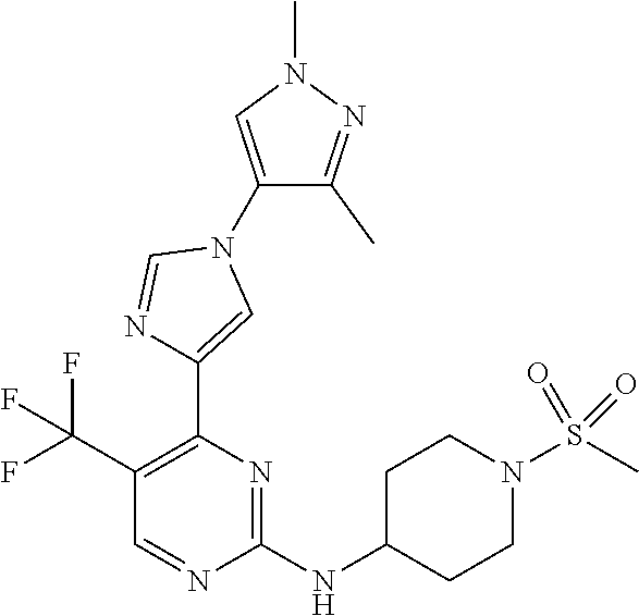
C1(C(F)(F)F)=C(C2=CN(C3=CN(C)N=C3C)C=N2)N=C(NC2CCN(S(C)(=O)=O)CC2)N=C1
